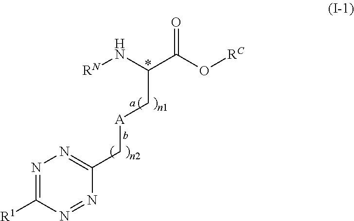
N1=C([R1])N=NC(C[A]CC(C(O[RC])=O)N[RN])=N1
